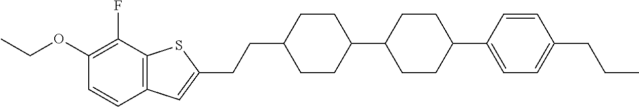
CCOC1=C(F)C2=C(C=C1)C=C(CCC1CCC(C3CCC(C4=CC=C(CCC)C=C4)CC3)CC1)S2
